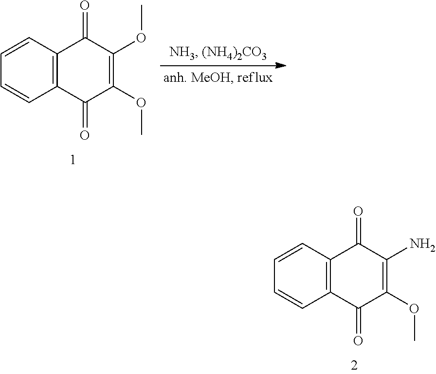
C12=C(C=CC=C1)C(=O)C(N)=C(OC)C2=O.C12=C(C=CC=C1)C(=O)C(OC)=C(OC)C2=O
